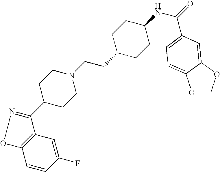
C12=C(C=C(F)C=C1)C(C1CCN(CCC3CCC(NC(=O)C4=CC=C5OCOC5=C4)CC3)CC1)=NO2
